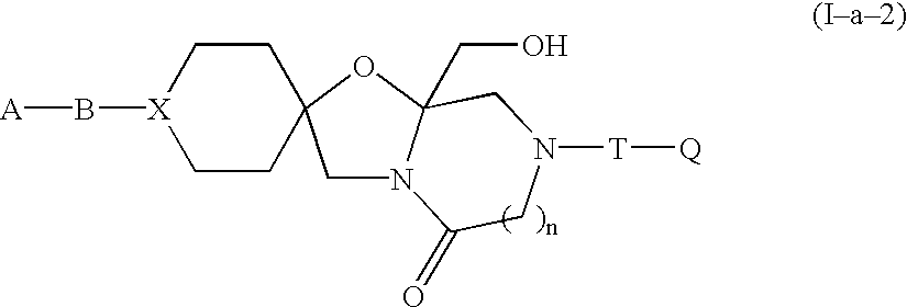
[X]1(B[A])CCC2(CC1)CN1C(CO)(O2)CN([T][Q])CC1=O
